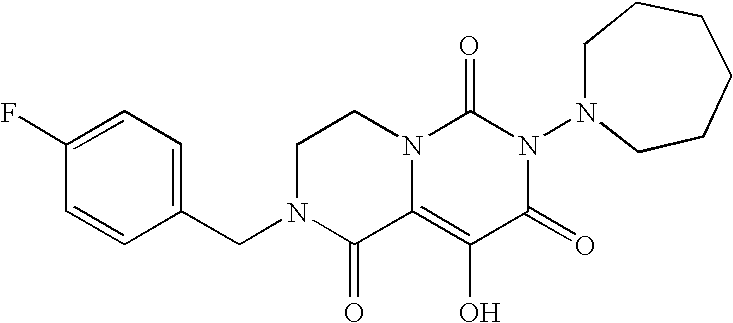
C1(F)=CC=C(CN2C(=O)C3=C(O)C(=O)N(N4CCCCCC4)C(=O)N3CC2)C=C1
